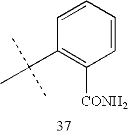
C1=CC=CC([CONH2])=C1C(C)(C)C
